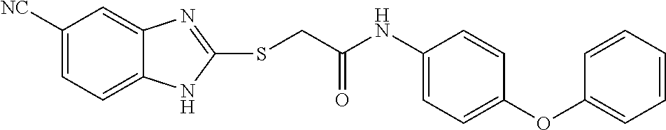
C1([NC])=CC=C2C(=C1)N=C(SCC(NC1=CC=C(OC3=CC=CC=C3)C=C1)=O)N2
